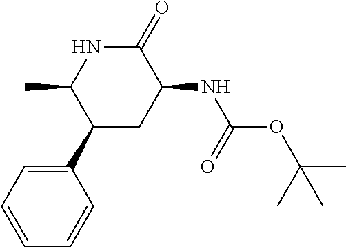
O(C(C)(C)C)C(NC1CC(C2=CC=CC=C2)C(C)NC1=O)=O
